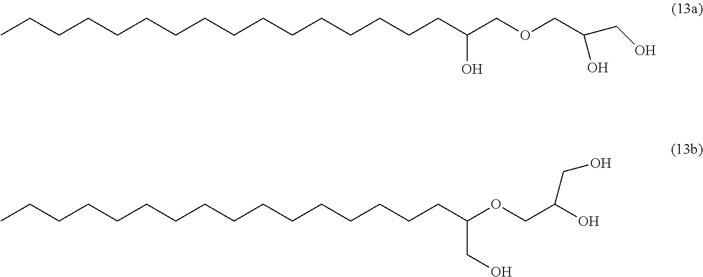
C(CCCCCCC(COCC(O)CO)O)CCCCCCCCC.C(CCCCCCC(OCC(O)CO)CO)CCCCCCCCC
